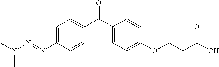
C1=C(N=NN(C)C)C=CC(C(C2=CC=C(OCCC(O)=O)C=C2)=O)=C1
